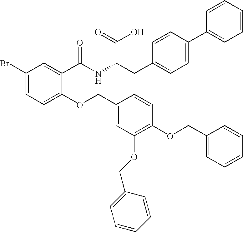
C1=C(Br)C=C(C(NC(CC2=CC=C(C3=CC=CC=C3)C=C2)C(=O)O)=O)C(OCC2=CC(OCC3=CC=CC=C3)=C(OCC3=CC=CC=C3)C=C2)=C1
